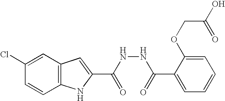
C12=C(C=C(Cl)C=C1)C=C(C(NNC(C1=CC=CC=C1OCC(O)=O)=O)=O)N2
